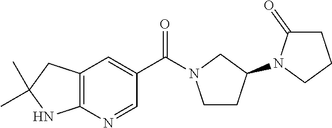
C12=C(N=CC(C(=O)N3CCC(N4CCCC4=O)C3)=C1)NC(C)(C)C2
